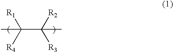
C(C([R2])([R3])C)([R4])([R1])C
